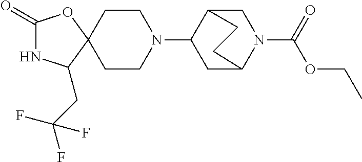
C1(=O)NC(CC(F)(F)F)C2(O1)CCN(C1CC3N(C(OCC)=O)CC1CC3)CC2
